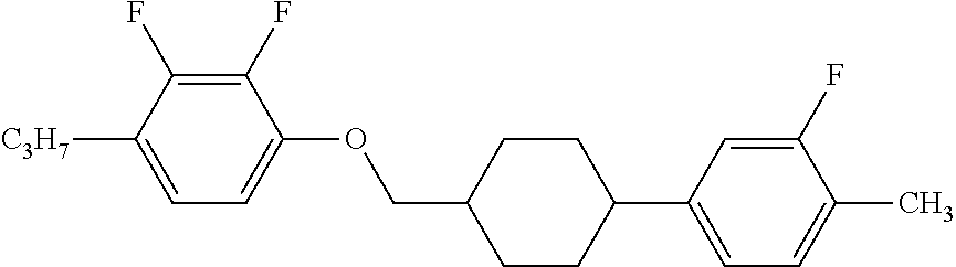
C1(F)=C(F)C([C3H7])=CC=C1OCC1CCC(C2=CC=C(C)C(F)=C2)CC1
